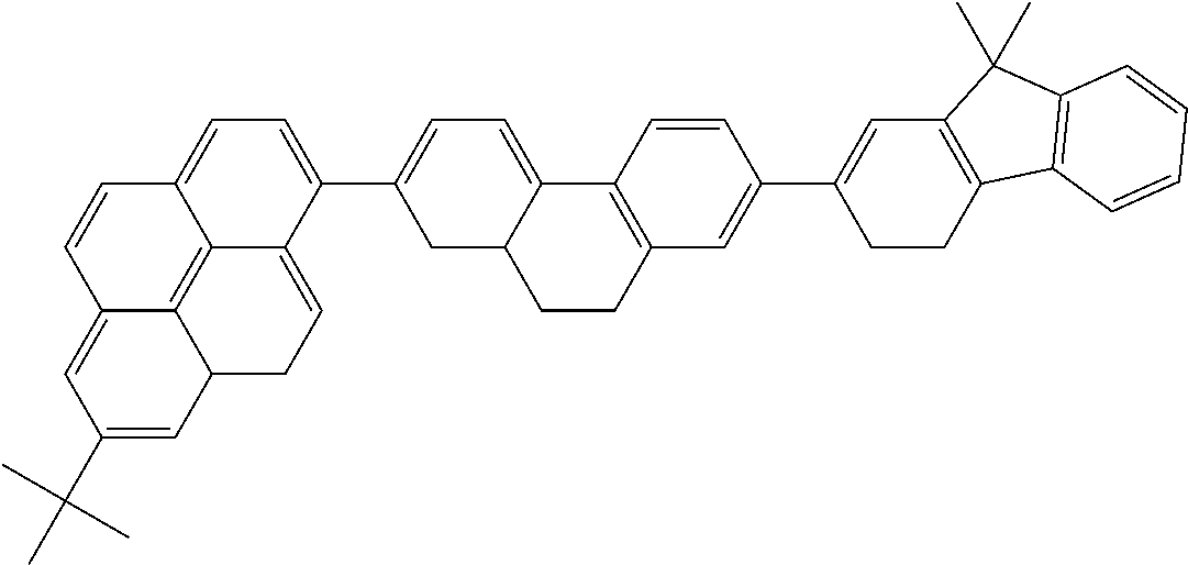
C1(C(C)(C)C)=CC2C3=C4C(=CC=C(C5=CC=C6C(C5)CCC5=C6C=CC(C6=CC7=C(CC6)C6=C(C7(C)C)C=CC=C6)=C5)C4=CC2)C=CC3=C1
